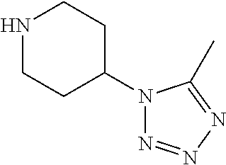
N1CCC(N2N=NN=C2C)CC1
